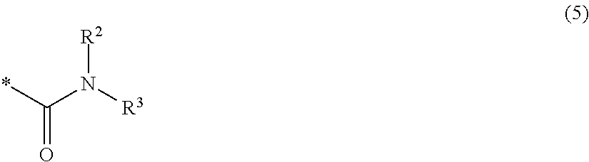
*C(N([R3])[R2])=O
